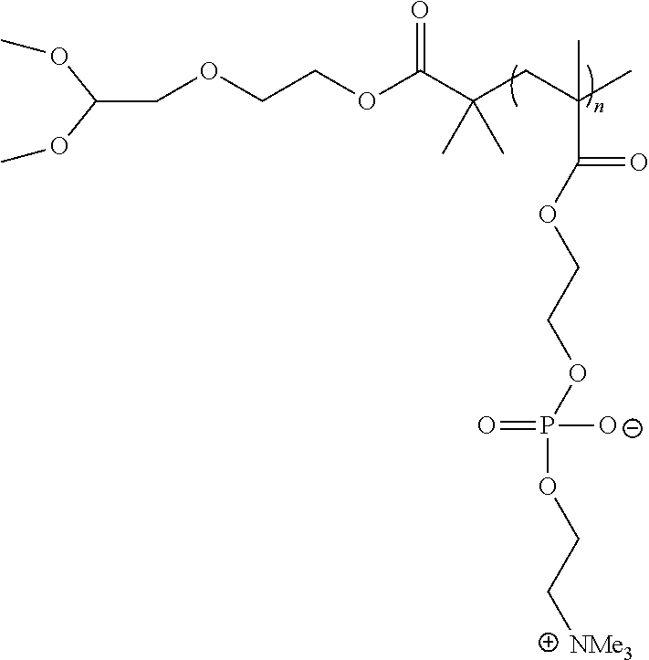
C(COCCOC(C(CC(C)(C(=O)OCCOP(OCC[NMe3])(=O)[O-])C)(C)C)=O)(OC)OC
